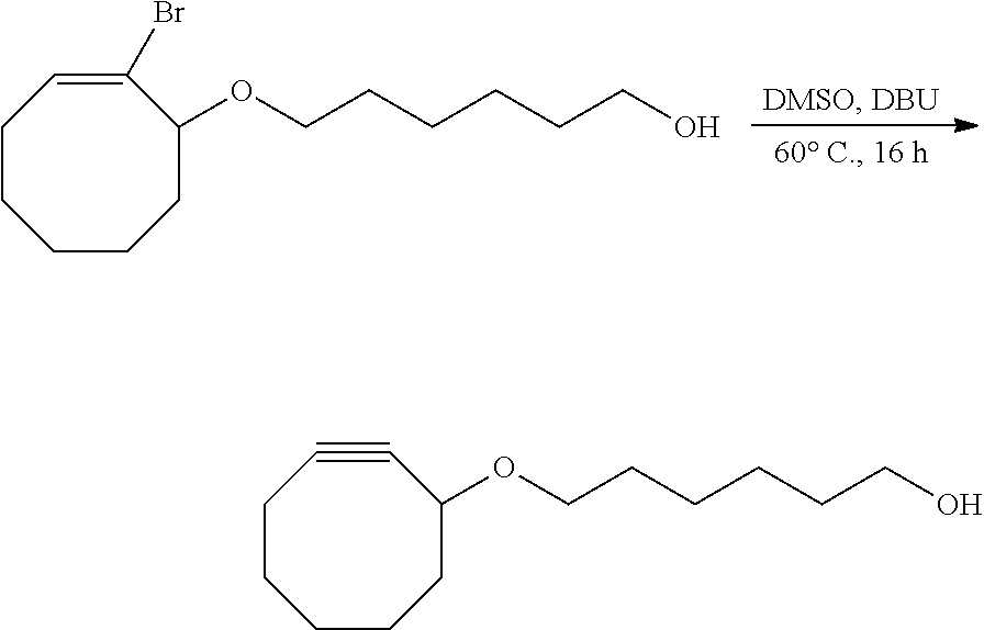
C1CCCCC(OCCCCCCO)C(Br)=C1.C1CCCCC(OCCCCCCO)C#C1
